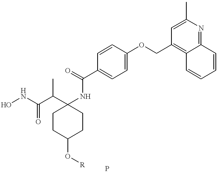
ONC(C(C1(NC(C2=CC=C(OCC3=C4C(=NC(C)=C3)C=CC=C4)C=C2)=O)CCC(O[R])CC1)C)=O
